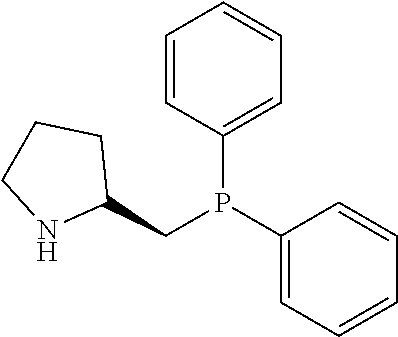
C1=CC=C(P(CC2CCCN2)C2=CC=CC=C2)C=C1
